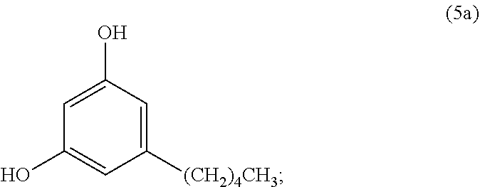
C1([(CH2)4CH3])=CC(O)=CC(O)=C1
